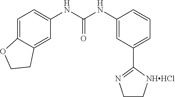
C1=C2C(=CC(NC(NC3=CC(C4=NCC[NHHCl]4)=CC=C3)=O)=C1)CCO2
